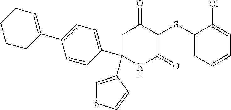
C1C(C2=CC=C(C3=CCCCC3)C=C2)(C2=CSC=C2)NC(=O)C(SC2=CC=CC=C2Cl)C1=O
